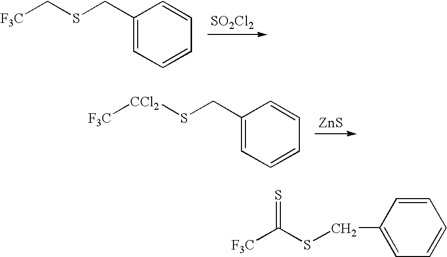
[SO2Cl2].C1(CSC[F3C])=CC=CC=C1.[ZnS].C1(CS[CCl2][F3C])=CC=CC=C1.C(SC([F3C])=S)C1=CC=CC=C1
